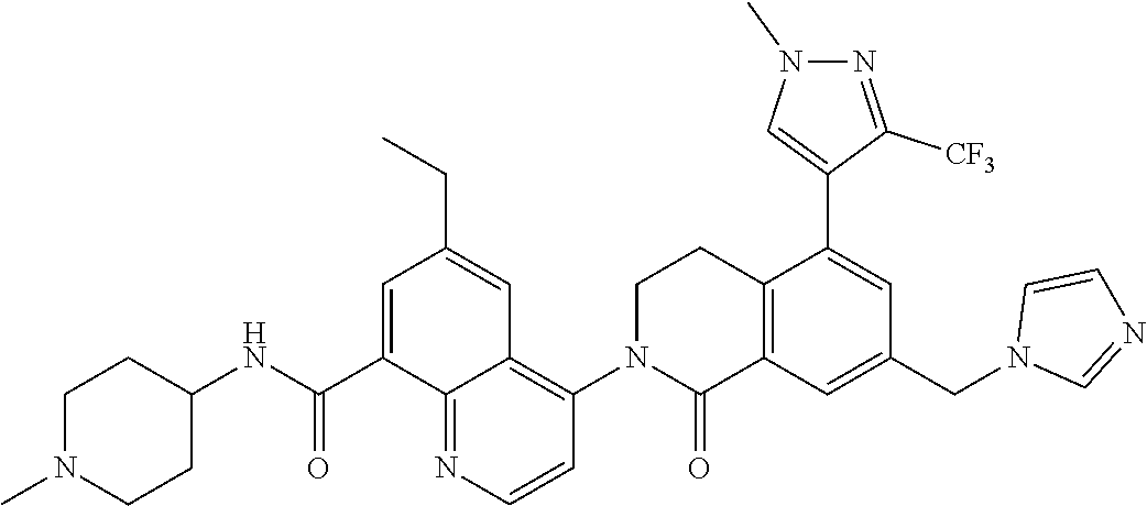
C12=C(C=C(CN3C=NC=C3)C=C1C1=CN(C)N=C1[CF3])C(=O)N(C1=C3C(=NC=C1)C(C(NC1CCN(C)CC1)=O)=CC(CC)=C3)CC2
